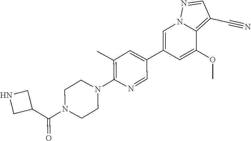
C1(C2=CC(C)=C(N3CCN(C(C4CNC4)=O)CC3)N=C2)=CN2C(=C(C#N)C=N2)C(OC)=C1
